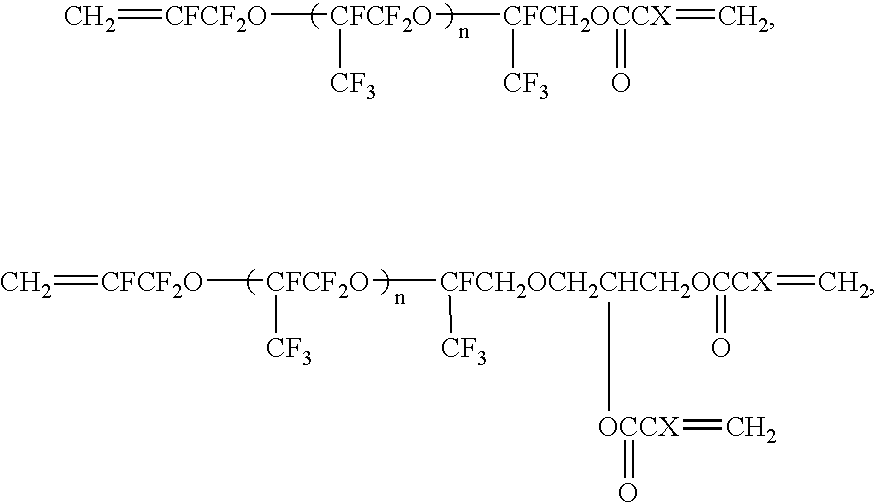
C=[CFCF2O][CFCF2O]([CFCH2OCCX](=C)([CF3])=O)[CF3].C=[CFCF2O][CFCF2O]([CFCH2OCH2CHCH2OCCX](=C)([OCCX](=C)=O)(=O)[CF3])[CF3]
